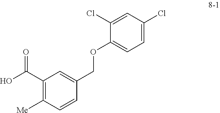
C1(C(O)=O)=C([Me])C=CC(COC2=CC=C(Cl)C=C2Cl)=C1
